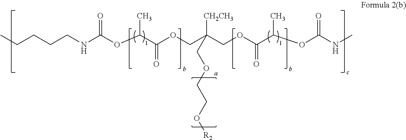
O(C(C(OCC(COC(C(OC(NC)=O)C)=O)([CH2CH3])COCCO[R2])=O)C)C(NCCCCC)=O
